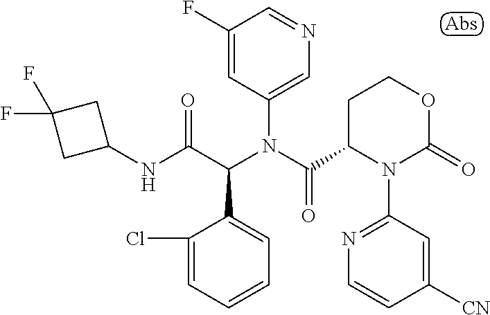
C1(NC(C(N(C(=O)C2N(C3=NC=CC([CN])=C3)C(=O)OCC2)C2=CN=CC(F)=C2)C2=CC=CC=C2Cl)=O)CC(F)(F)C1
